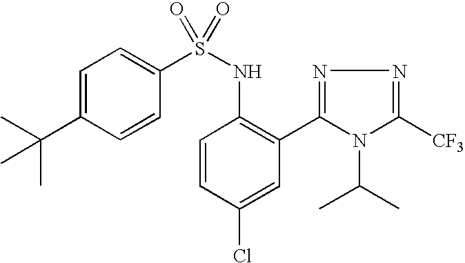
C1=C(C(C)(C)C)C=CC(S(NC2=C(C3=NN=C([CF3])N3C(C)C)C=C(Cl)C=C2)(=O)=O)=C1
